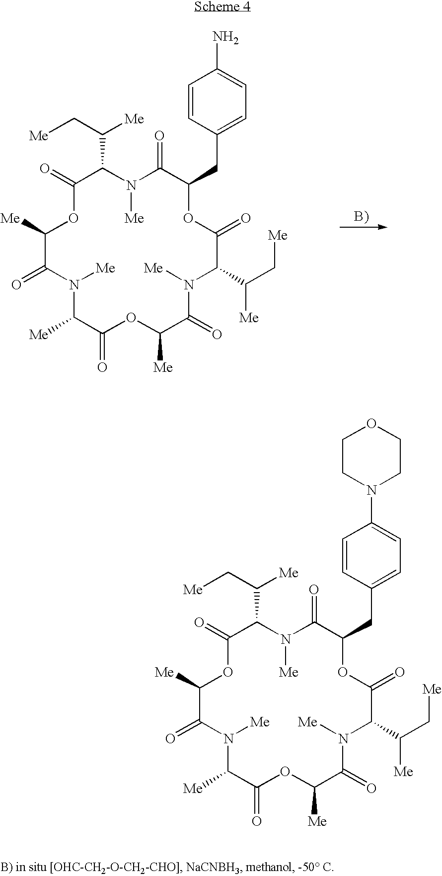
C1=CC(CC2OC(=O)C(C([Me])C[Me])N([Me])C(=O)C([Me])OC(=O)C([Me])N([Me])C(=O)C([Me])OC(=O)C(C(C[Me])[Me])N([Me])C2=O)=CC=C1N.C1=CC(CC2OC(=O)C(C([Me])C[Me])N([Me])C(=O)C([Me])OC(=O)C([Me])N([Me])C(=O)C([Me])OC(=O)C(C(C[Me])[Me])N([Me])C2=O)=CC=C1N1CCOCC1
